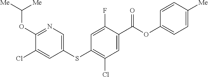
N1=C(OC([Me])[Me])C(Cl)=CC(SC2=C(Cl)C=C(C(OC3=CC=C([Me])C=C3)=O)C(F)=C2)=C1
